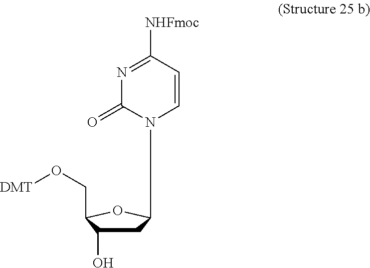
N1(C2CC(O)C(CO[DMT])O2)C=CC([NHFmoc])=NC1=O
